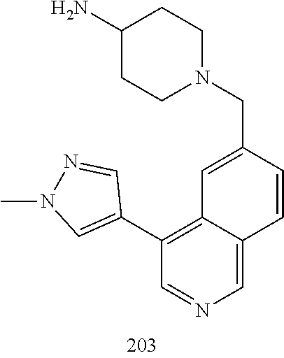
N1(CC2=CC3=C(C4=CN(C)N=C4)C=NC=C3C=C2)CCC(N)CC1
